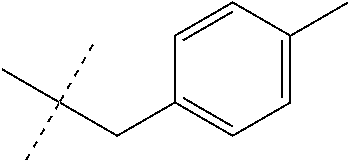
C1=CC(C)=CC=C1CC(C)(C)C
